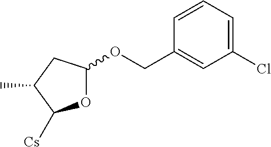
O1C(OCC2=CC(Cl)=CC=C2)CC(C)C1[Cs]
